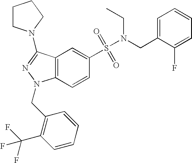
C1(S(=O)(=O)N(CC2=CC=CC=C2F)CC)=CC2=C(C=C1)N(CC1=C(C(F)(F)F)C=CC=C1)N=C2N1CCCC1
